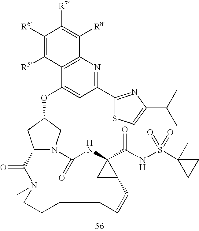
C1([R6])=C([R5])C2=C(C([R8])=C1[R7])N=C(C1=NC(C(C)C)=CS1)C=C2OC1CN2C(C1)C(=O)N(C)CCCCC=CC1C(C(NS(C3(C)CC3)(=O)=O)=O)(NC2=O)C1
